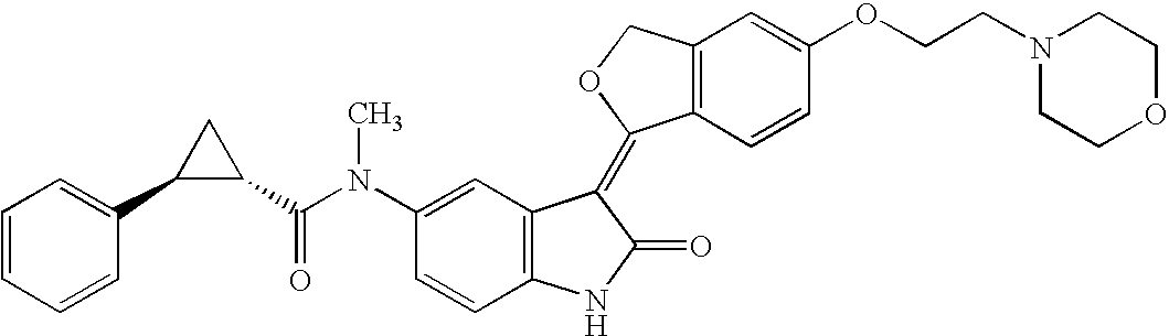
C1=C(N(C(C2CC2C2=CC=CC=C2)=O)C)C=CC2=C1C(=C1C3=C(C=C(OCCN4CCOCC4)C=C3)CO1)C(=O)N2
